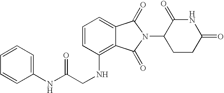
N(C1=C2C(=CC=C1)C(=O)N(C1CCC(=O)NC1=O)C2=O)CC(NC1=CC=CC=C1)=O
